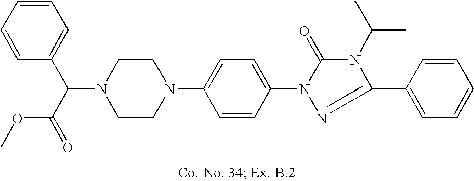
N1(C(C(=O)OC)C2=CC=CC=C2)CCN(C2=CC=C(N3C(=O)N(C(C)C)C(C4=CC=CC=C4)=N3)C=C2)CC1
